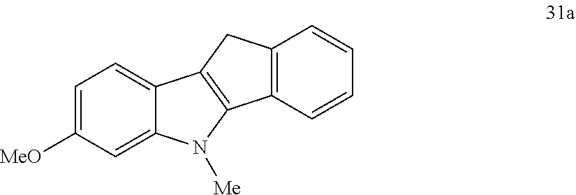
C1=C([MeO])C=C2C(=C1)C1=C(N2[Me])C2=C(C1)C=CC=C2
